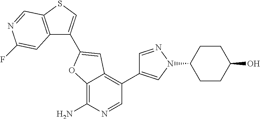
C12=C(SC=C1C1=CC3=C(C4=CN(C5CCC(O)CC5)N=C4)C=NC(N)=C3O1)C=NC(F)=C2
